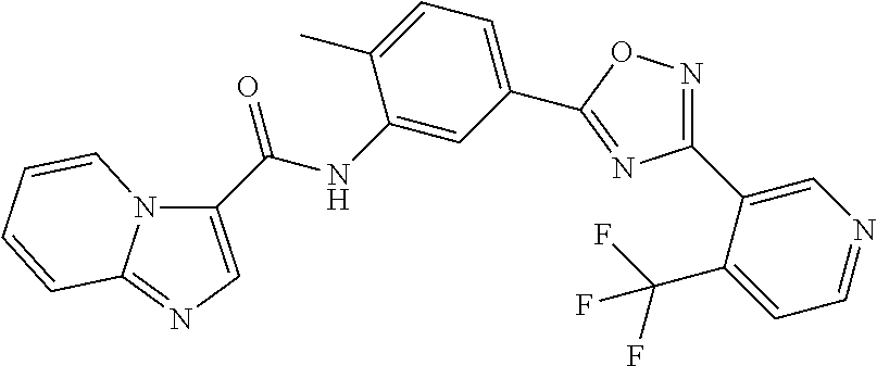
N12C(C(NC3=CC(C4=NC(C5=CN=CC=C5C(F)(F)F)=NO4)=CC=C3C)=O)=CN=C1C=CC=C2
